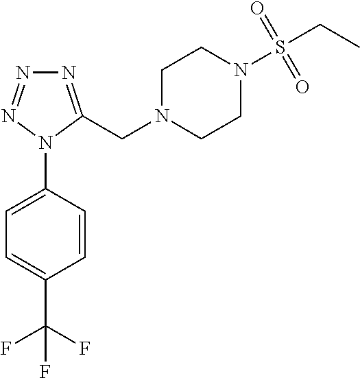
N1=NN(C2=CC=C(C(F)(F)F)C=C2)C(CN2CCN(S(CC)(=O)=O)CC2)=N1
